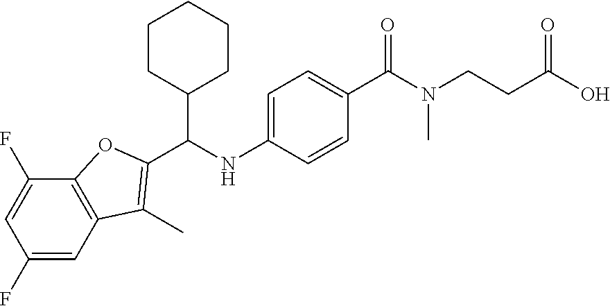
C12=C(C=C(F)C=C1F)C(C)=C(C(NC1=CC=C(C(N(CCC(O)=O)C)=O)C=C1)C1CCCCC1)O2
